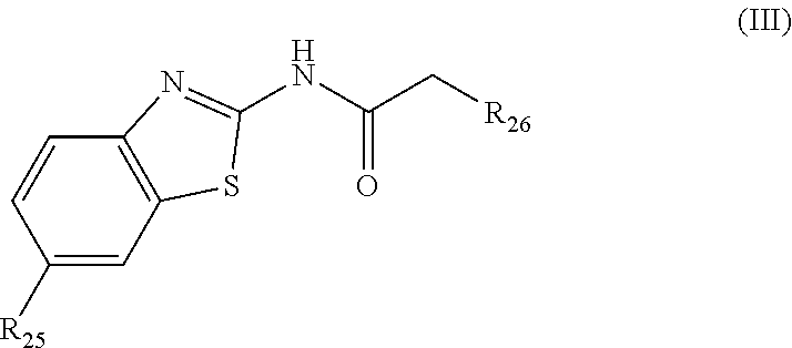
C12=C(C=CC([R25])=C1)N=C(NC(C[R26])=O)S2
